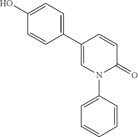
C1(C2=CC=C(O)C=C2)=CN(C2=CC=CC=C2)C(=O)C=C1
